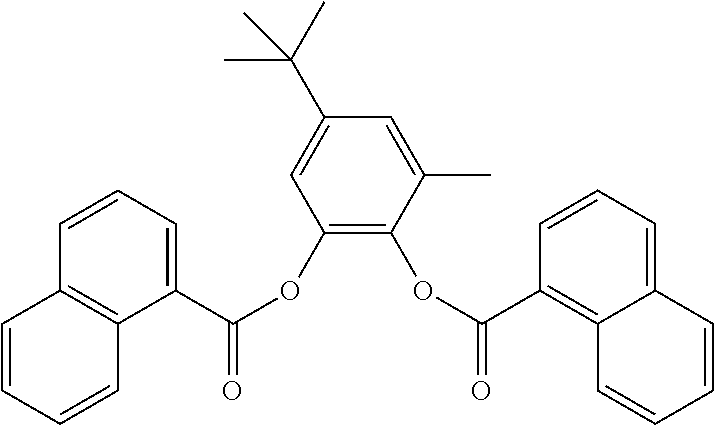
C1(C(OC2=C(OC(=O)C3=C4C(=CC=C3)C=CC=C4)C(C)=CC(C(C)(C)C)=C2)=O)=CC=CC2=C1C=CC=C2
